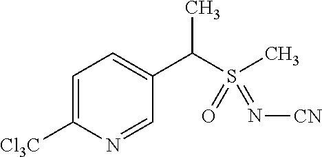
C1=C([Cl3C])N=CC(C(S(C)(=O)=N[CN])C)=C1
